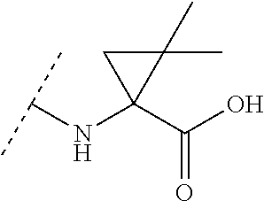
C(NC1(C(=O)O)C(C)(C)C1)(C)C
